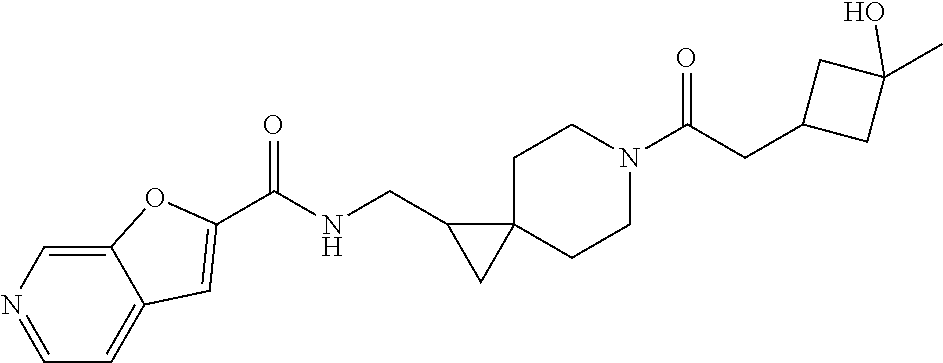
C1C2(CCN(C(CC3CC(C)(O)C3)=O)C1)C(CNC(=O)C1=CC3=CC=NC=C3O1)C2
